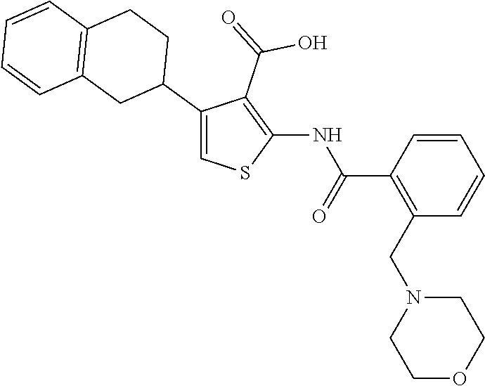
C1=CC(C(=O)NC2=C(C(=O)O)C(C3CCC4=C(C3)C=CC=C4)=CS2)=C(CN2CCOCC2)C=C1
